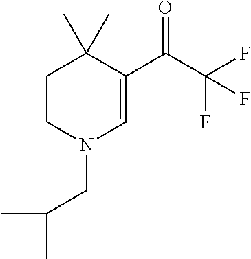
C1CN(CC(C)C)C=C(C(=O)C(F)(F)F)C1(C)C
